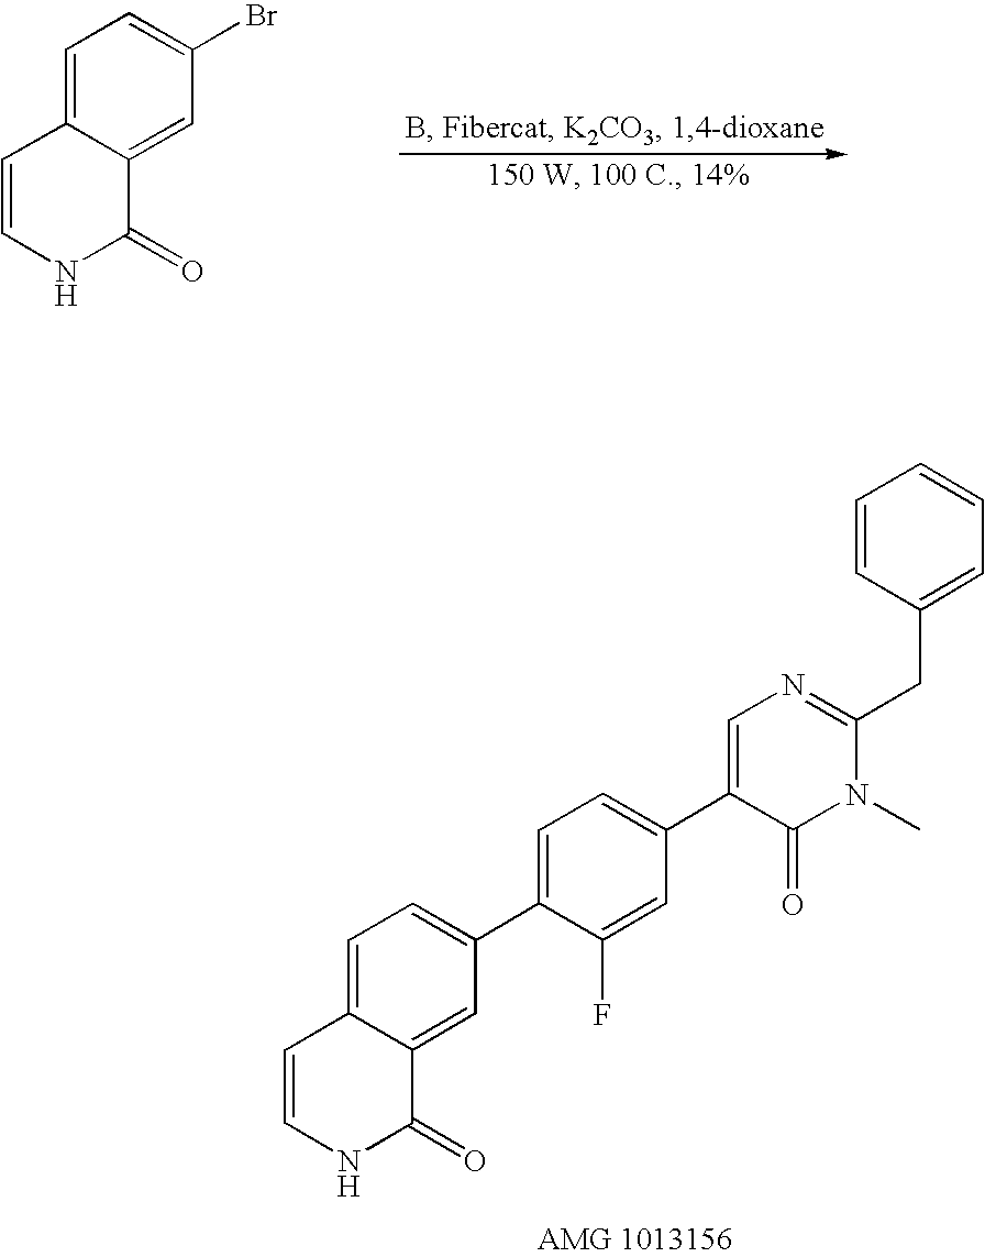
C1=C2C(=CC(Br)=C1)C(=O)NC=C2.[AMG 1013156].C1=C(C2=CC=C3C(=C2)C(=O)NC=C3)C(F)=CC(C2=CN=C(CC3=CC=CC=C3)N(C)C2=O)=C1
